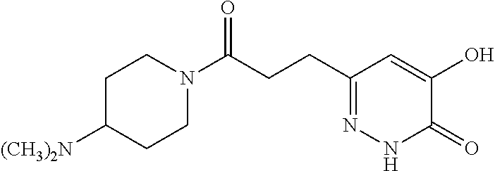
C(CCC1=NNC(=O)C(O)=C1)(=O)N1CCC([(CH3)2N])CC1
